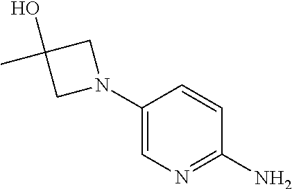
C1(N2CC(C)(O)C2)=CN=C(N)C=C1
